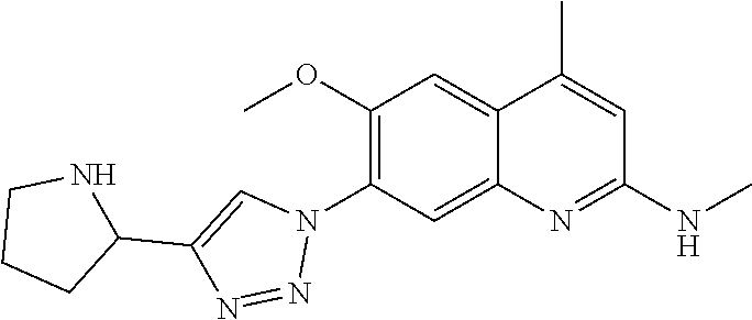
C12=CC(OC)=C(N3C=C(C4NCCC4)N=N3)C=C1N=C(NC)C=C2C
